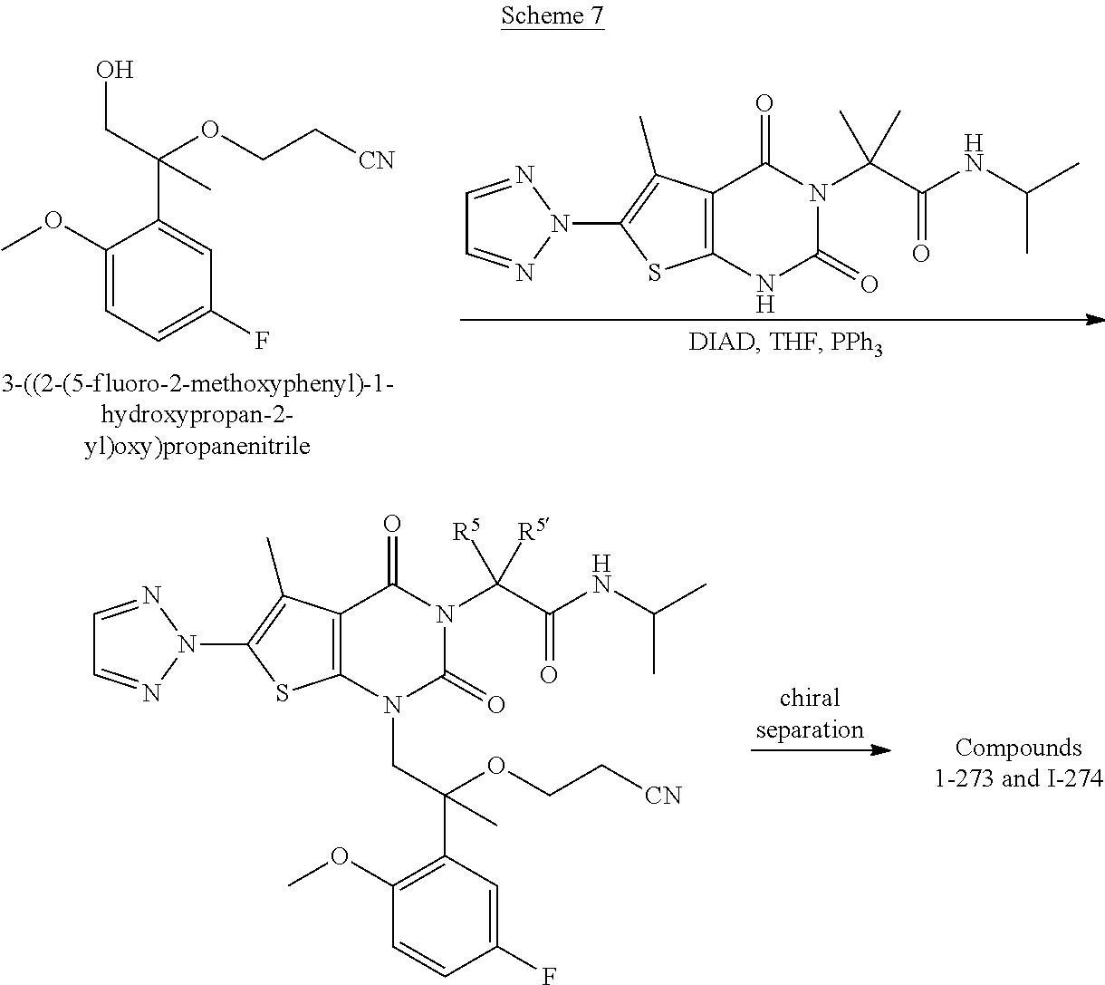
C1(OC)=CC=C(F)C=C1C(CO)(OCC[CN])C.C12=C(SC(N3N=CC=N3)=C1C)NC(=O)N(C(C(NC(C)C)=O)(C)C)C2=O.C12=C(SC(N3N=CC=N3)=C1C)N(CC(C1=C(OC)C=CC(F)=C1)(OCC[CN])C)C(=O)N(C(C(NC(C)C)=O)([R5])[R5])C2=O
